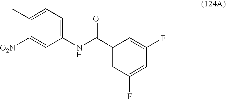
C1([O2N])=CC(NC(C2=CC(F)=CC(F)=C2)=O)=CC=C1C
